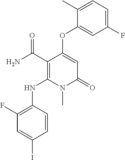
C1(F)=C(NC2=C(C(N)=O)C(OC3=CC(F)=CC=C3C)=CC(=O)N2C)C=CC(I)=C1
